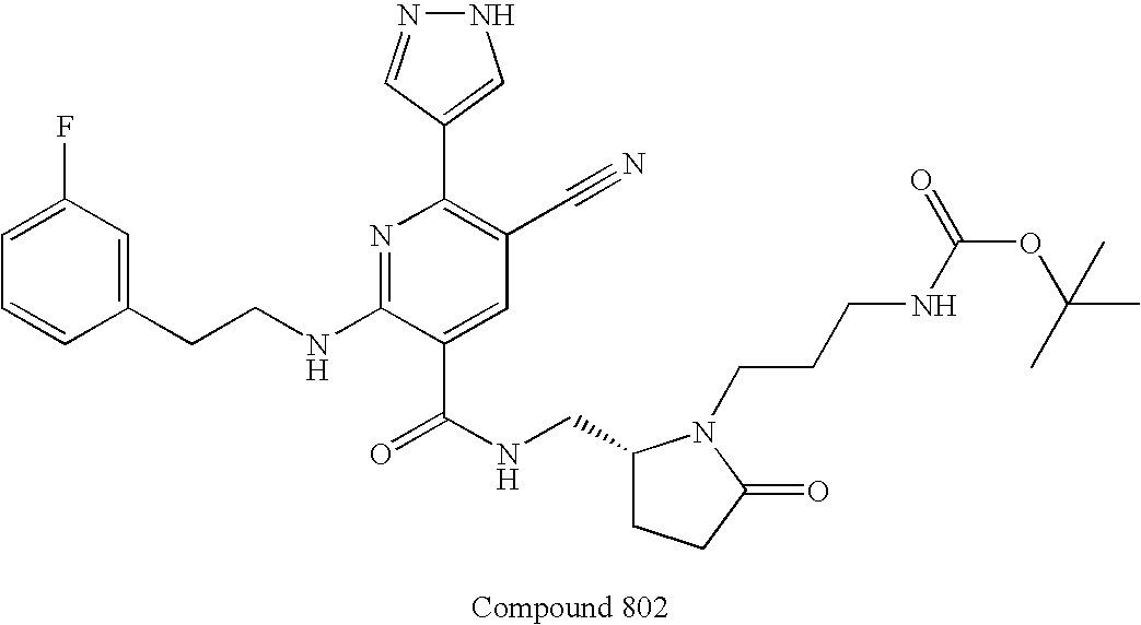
C1=CC(CCNC2=NC(C3=CNN=C3)=C(C#N)C=C2C(NCC2CCC(=O)N2CCCNC(OC(C)(C)C)=O)=O)=CC(F)=C1
